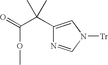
C1(C(C(OC)=O)(C)C)=CN([Tr])C=N1
